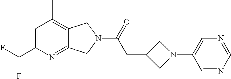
C1=C(C(F)F)N=C2C(=C1C)CN(C(=O)CC1CN(C3=CN=CN=C3)C1)C2
